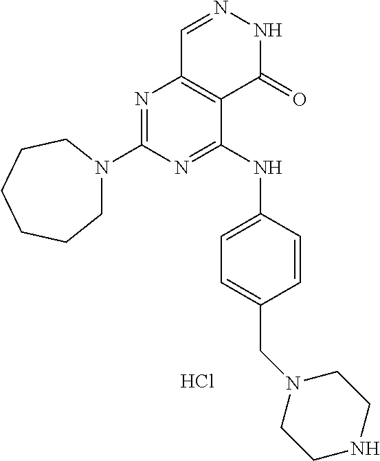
N1=C(N2CCCCCC2)N=C(NC2=CC=C(CN3CCNCC3)C=C2)C2=C1C=NNC2=O.Cl
